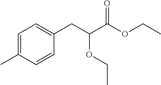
C1=C(C)C=CC(CC(C(OCC)=O)OCC)=C1
